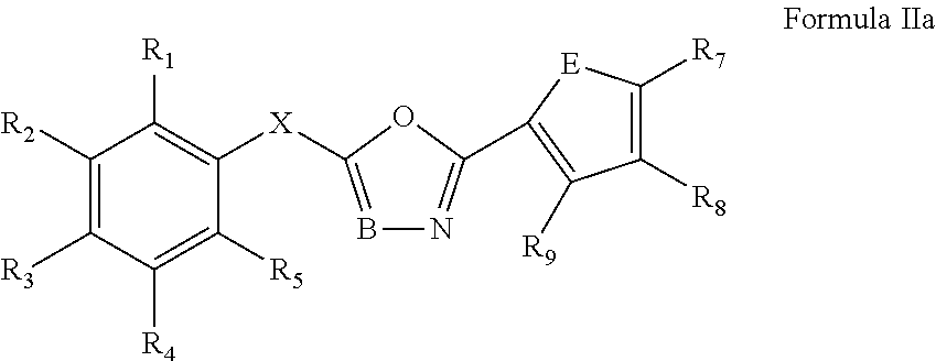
C1([R2])=C([R3])C([R4])=C([R5])C([X]C2=BN=C(C3=C([R9])C([R8])=C([R7])[E]3)O2)=C1[R1]
